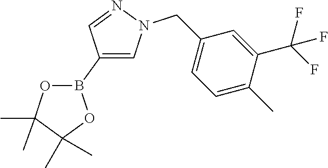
C1(B2OC(C)(C)C(C)(C)O2)=CN(CC2=CC=C(C)C(C(F)(F)F)=C2)N=C1
